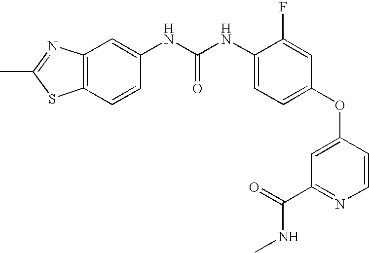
C12=C(C=C(NC(NC3=CC=C(OC4=CC(C(=O)NC)=NC=C4)C=C3F)=O)C=C1)N=C(C)S2
